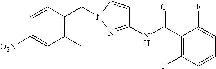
C1(C)=C(CN2C=CC(NC(=O)C3=C(F)C=CC=C3F)=N2)C=CC([O2N])=C1
